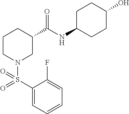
C1(S(=O)(N2CC(C(NC3CCC(O)CC3)=O)CCC2)=O)=CC=CC=C1F
